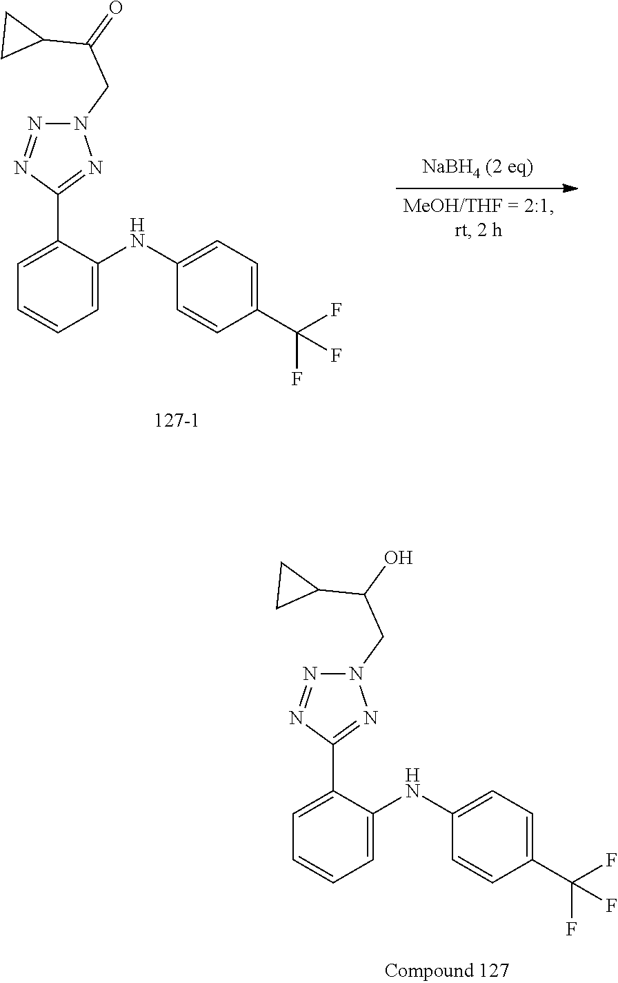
C1=C(C2=NN(CC(=O)C3CC3)N=N2)C(NC2=CC=C(C(F)(F)F)C=C2)=CC=C1.C1=C(C2=NN(CC(O)C3CC3)N=N2)C(NC2=CC=C(C(F)(F)F)C=C2)=CC=C1
